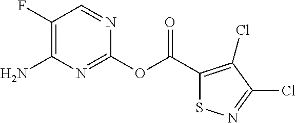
C1(OC(C2=C(Cl)C(Cl)=NS2)=O)=NC(N)=C(F)C=N1
